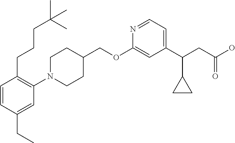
C1(OCC2CCN(C3=C(CCCC(C)(C)C)C=CC(CC)=C3)CC2)=CC(C(CC(O)=O)C2CC2)=CC=N1
